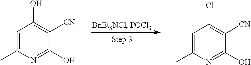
C1=C(C)N=C(O)C([CN])=C1O.C1=C(C)N=C(O)C([CN])=C1Cl
